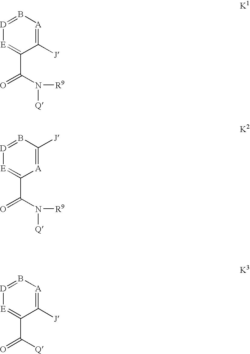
C1([J])=[A]B=[D][E]=C1C(=O)N([R9])[Q].[A]1=C([J])B=[D][E]=C1C(=O)N([R9])[Q].C1([J])=[A]B=[D][E]=C1C(=O)[Q]
